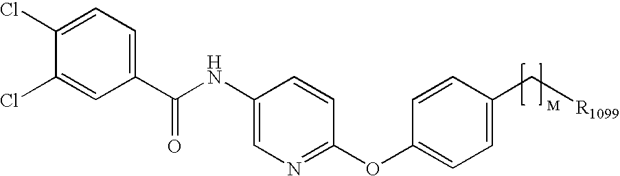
C1=C(NC(C2=CC=C(Cl)C(Cl)=C2)=O)C=CC(OC2=CC=C(C[R1099])C=C2)=N1
